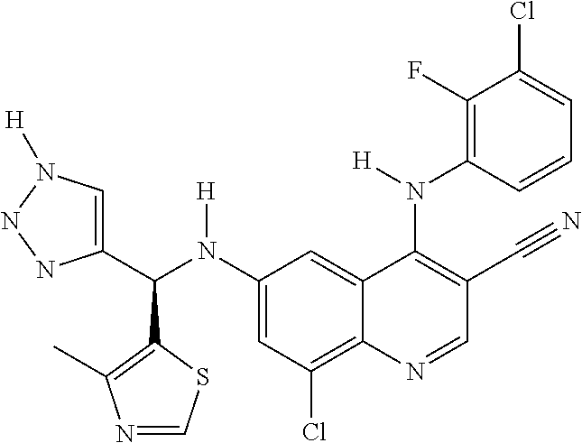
C1(N(C(C2=CN([H])NN2)C2=C(C)N=CS2)[H])=CC(Cl)=C2C(=C1)C(N(C1=C(F)C(Cl)=CC=C1)[H])=C(C#N)C=N2
